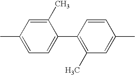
C1(C2=C(C)C=C(C)C=C2)=CC=C(C)C=C1C
